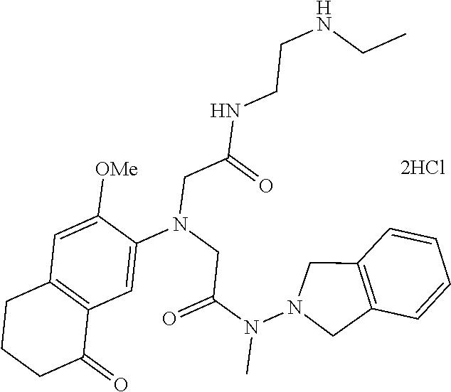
[2HCl].C12=C(C=C([OMe])C(N(CC(N(C)N3CC4=C(C3)C=CC=C4)=O)CC(=O)NCCNCC)=C1)CCCC2=O
